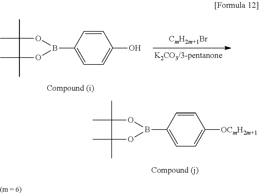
C1(B2OC(C)(C)C(C)(C)O2)=CC=C([OCmH2m+1])C=C1.C1(B2OC(C)(C)C(C)(C)O2)=CC=C(O)C=C1
